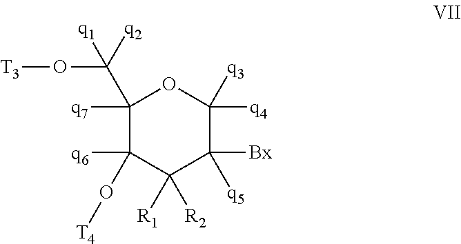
C1([q7])(C([q1])([q2])O[T3])C(O[T4])([q6])C([R1])([R2])C([Bx])([q5])C([q4])([q3])O1
